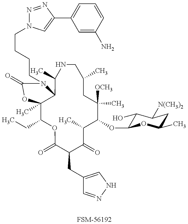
C12(C)C(CC)OC(=O)C(CC3=CNN=C3)C(=O)C(C)C(OC3C(O)C([N(CH3)2])CC(C)O3)C(C)([OCH3])CC(C)CNC(C)C1N(CCCCN1N=NC(C3=CC=CC(N)=C3)=C1)C(=O)O2.[FSM-56192]
